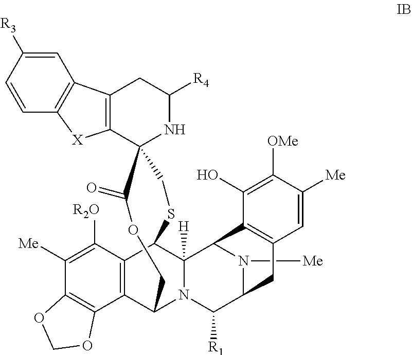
C1=C([R3])C=CC2=C1C1=C([X]2)C2(NC([R4])C1)CSC1C3=C(C4=C(C([Me])=C3[R2O])OCO4)C(N3C1([H])C1N([Me])C(C3[R1])CC3=C1C(O)=C([OMe])C([Me])=C3)COC2=O
